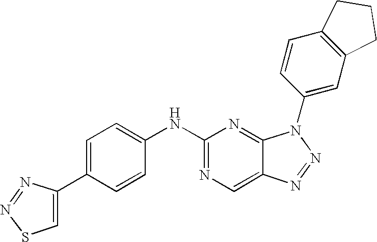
N(C1=NC=C2C(=N1)N(C1=CC3=C(C=C1)CCC3)N=N2)C1=CC=C(C2=CSN=N2)C=C1
